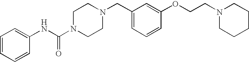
C1=CC=CC(NC(N2CCN(CC3=CC=CC(OCCN4CCCCC4)=C3)CC2)=O)=C1
